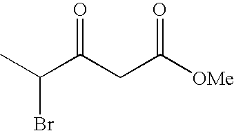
CC(C(CC([OMe])=O)=O)Br
